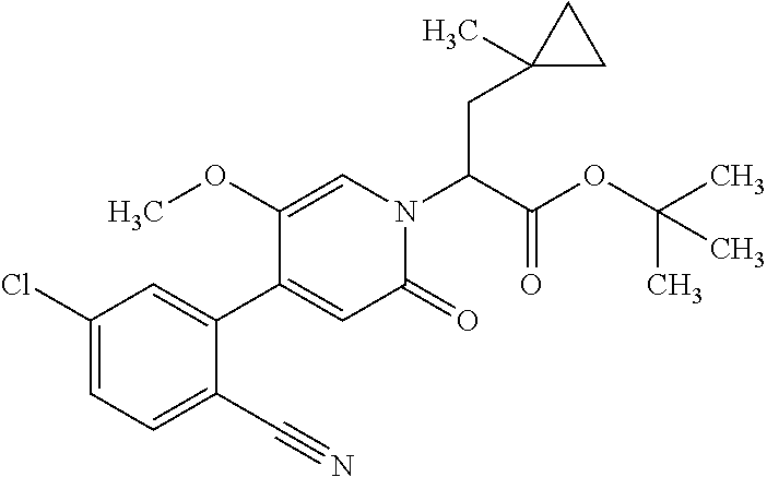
C(C(N1C=C(OC)C(C2=CC(Cl)=CC=C2C#N)=CC1=O)C(OC(C)(C)C)=O)C1(C)CC1
